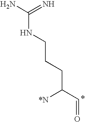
C(CC(C=O)[*N])CNC(N)=N
